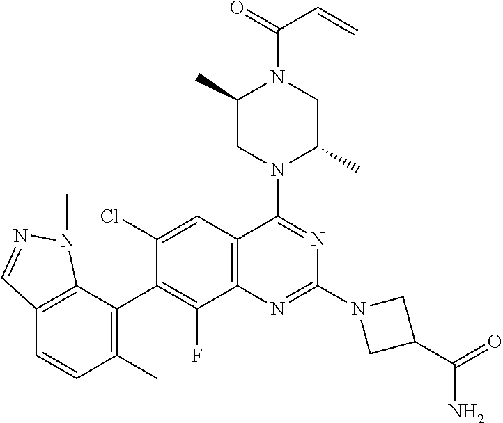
C12=C(C(C3=C(F)C4=C(C=C3Cl)C(N3C(C)CN(C(C=C)=O)C(C)C3)=NC(N3CC(C(N)=O)C3)=N4)=C(C)C=C1)N(C)N=C2
